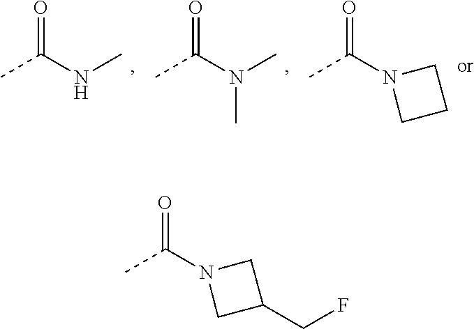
CC(NC)=O.CC(N(C)C)=O.CC(N1CCC1)=O.CC(N1CC(CF)C1)=O
